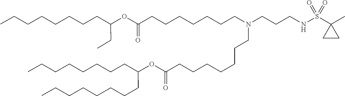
O(C(=O)CCCCCCCN(CCCCCCCC(OC(CCCCCCCC)CCCCCCCC)=O)CCCNS(C1(C)CC1)(=O)=O)C(CC)CCCCCCCC
